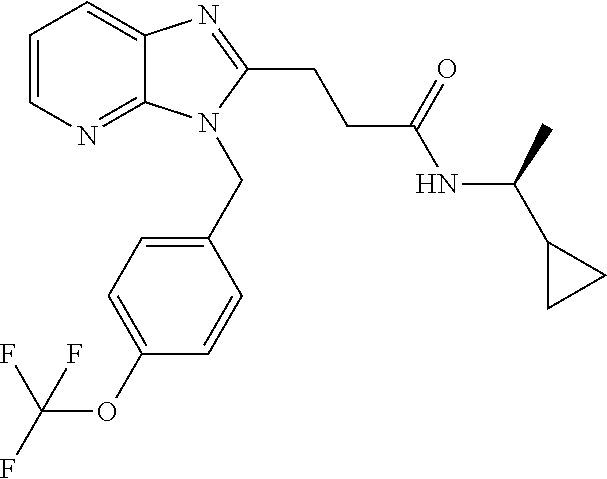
C1=CN=C2C(=C1)N=C(CCC(NC(C1CC1)C)=O)N2CC1=CC=C(OC(F)(F)F)C=C1
